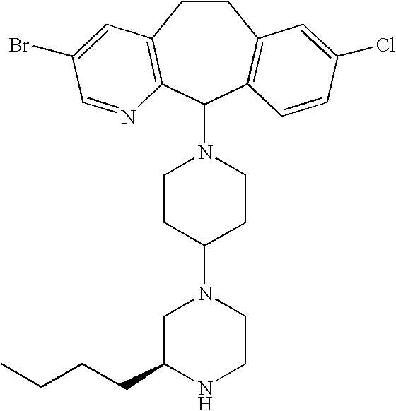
C1CC2=C(C(N3CCC(N4CC(CCCC)NCC4)CC3)C3=C1C=C(Cl)C=C3)N=CC(Br)=C2
